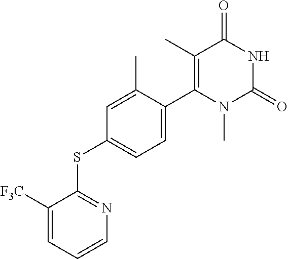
C1([F3C])=CC=CN=C1SC1=CC=C(C2=C(C)C(=O)NC(=O)N2C)C(C)=C1
